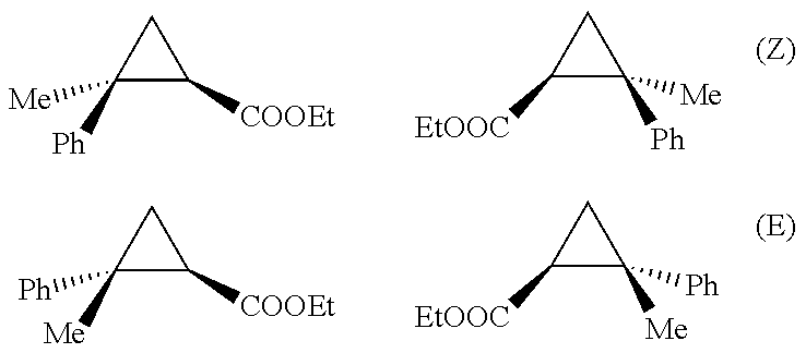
C1([Me])([Ph])C([COOEt])C1.C1([EtOOC])C([Ph])([Me])C1.C1([Ph])([Me])C([COOEt])C1.C1([EtOOC])C([Me])([Ph])C1
